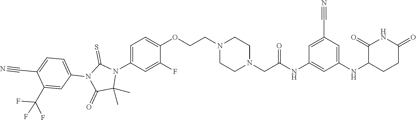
C1(C)(C)N(C2=CC=C(OCCN3CCN(CC(NC4=CC(NC5C(=O)NC(=O)CC5)=CC(C#N)=C4)=O)CC3)C(F)=C2)C(=S)N(C2=CC=C(C#N)C(C(F)(F)F)=C2)C1=O
